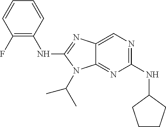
C1(NC2CCCC2)=NC=C2C(=N1)N(C(C)C)C(NC1=C(F)C=CC=C1)=N2
